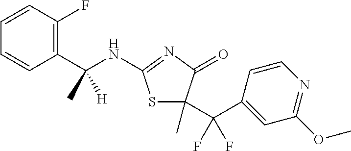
C1=CC(C(NC2=NC(=O)C(C(C3=CC(OC)=NC=C3)(F)F)(C)S2)(C)[H])=C(F)C=C1
